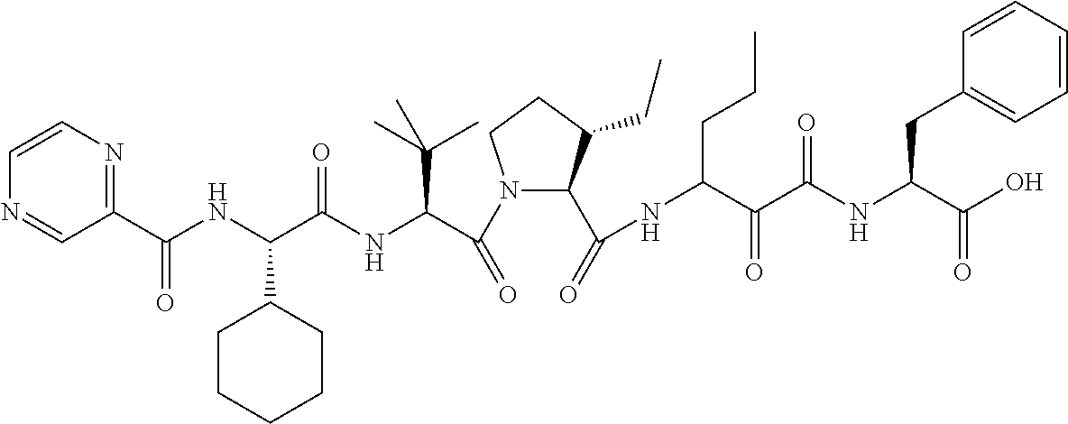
N1(C(C(NC(C(NC(C2=NC=CN=C2)=O)C2CCCCC2)=O)C(C)(C)C)=O)C(C(=O)NC(CCC)C(=O)C(=O)NC(CC2=CC=CC=C2)C(=O)O)C(CC)CC1
